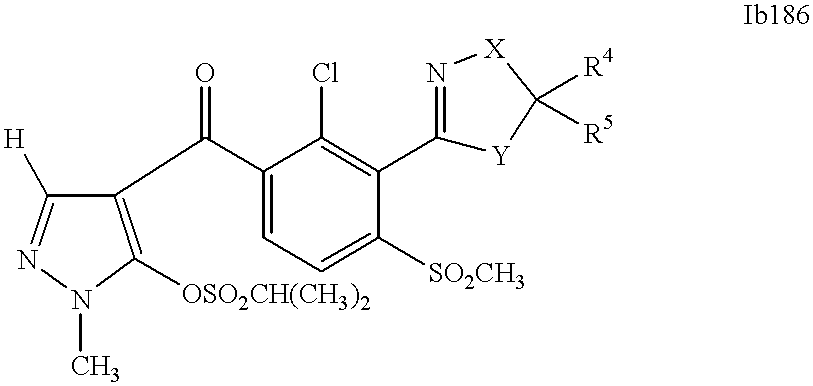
C1([H])=NN(C)C([OSO2CH(CH3)2])=C1C(=O)C1=CC=C([SO2CH3])C(C2=N[X]C([R4])([R5])[Y]2)=C1Cl
